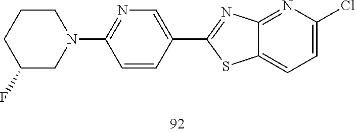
C1(Cl)=CC=C2C(=N1)N=C(C1=CN=C(N3CCCC(F)C3)C=C1)S2
